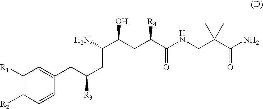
C1([R1])=C([R2])C=CC(CC([R3])CC(N)C(CC(C(NCC(C(N)=O)(C)C)=O)[R4])O)=C1
